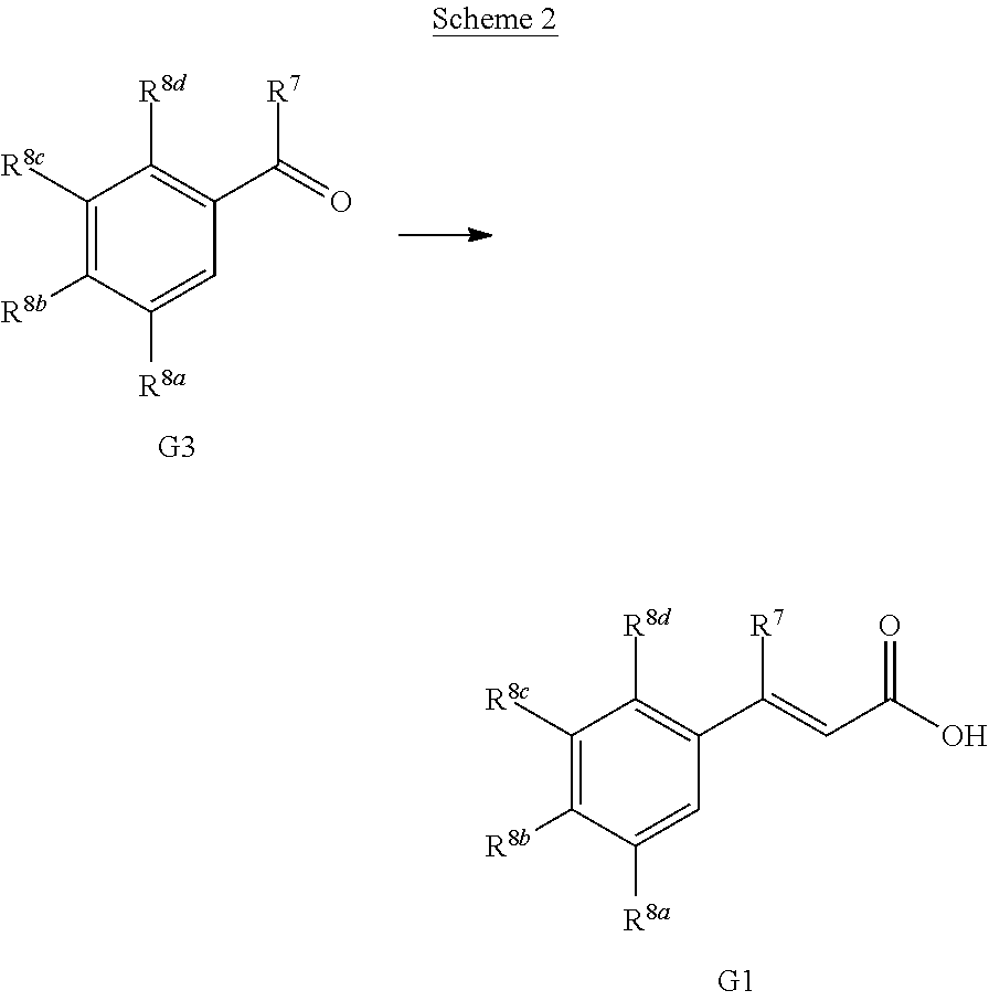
C1([R8c])=C([R8b])C([R8a])=CC(C(=CC(O)=O)[R7])=C1[R8d].C1([R8c])=C([R8b])C([R8a])=CC(C(=O)[R7])=C1[R8d]
